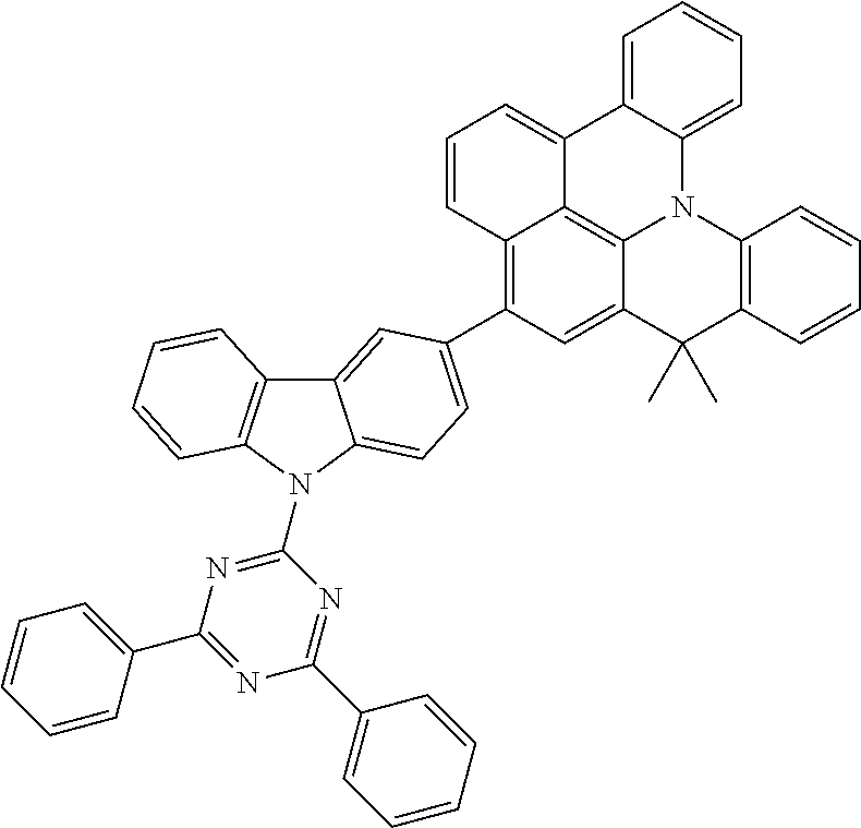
C12=C(C3=CC=C4C(=C3)C3=C(N4C4=NC(C5=CC=CC=C5)=NC(C5=CC=CC=C5)=N4)C=CC=C3)C=C3C4=C1C(=CC=C2)C1=CC=CC=C1N4C1=C(C=CC=C1)C3(C)C
